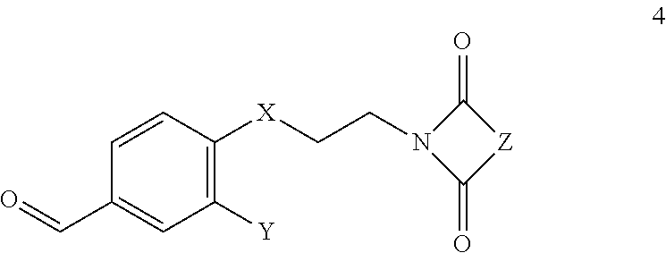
C1=CC([X]CCN2C(=O)[Z]C2=O)=C([Y])C=C1C=O
